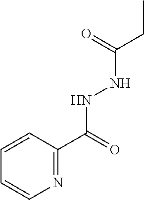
N1=C(C(NNC(CC)=O)=O)C=CC=C1
